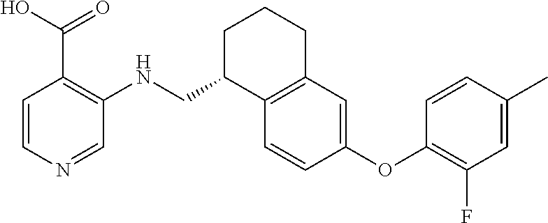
C1=CN=CC(NCC2C3=C(CCC2)C=C(OC2=C(F)C=C(C)C=C2)C=C3)=C1C(O)=O
